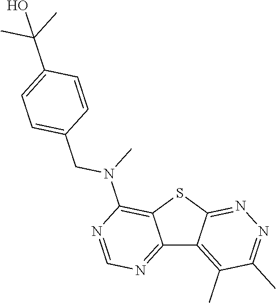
C12=NC=NC(N(CC3=CC=C(C(C)(C)O)C=C3)C)=C1SC1=NN=C(C)C(C)=C21
